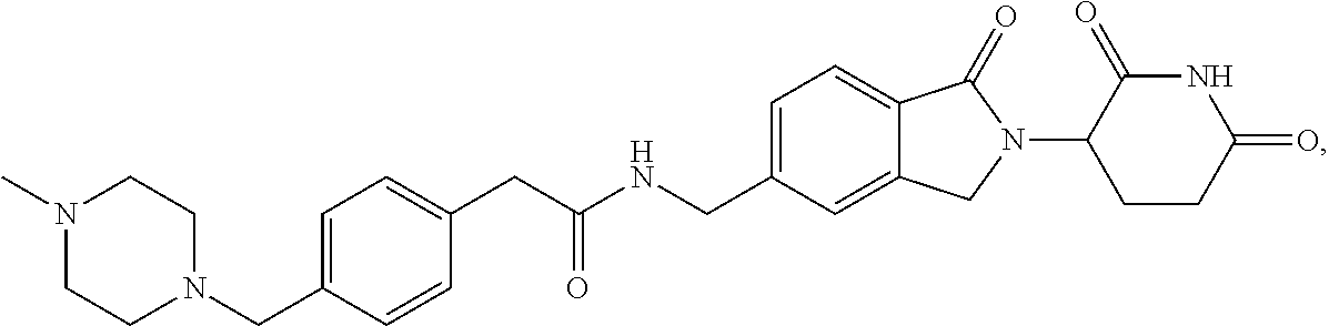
C(NCC1=CC=C2C(=C1)CN(C1CCC(=O)NC1=O)C2=O)(CC1=CC=C(CN2CCN(C)CC2)C=C1)=O
